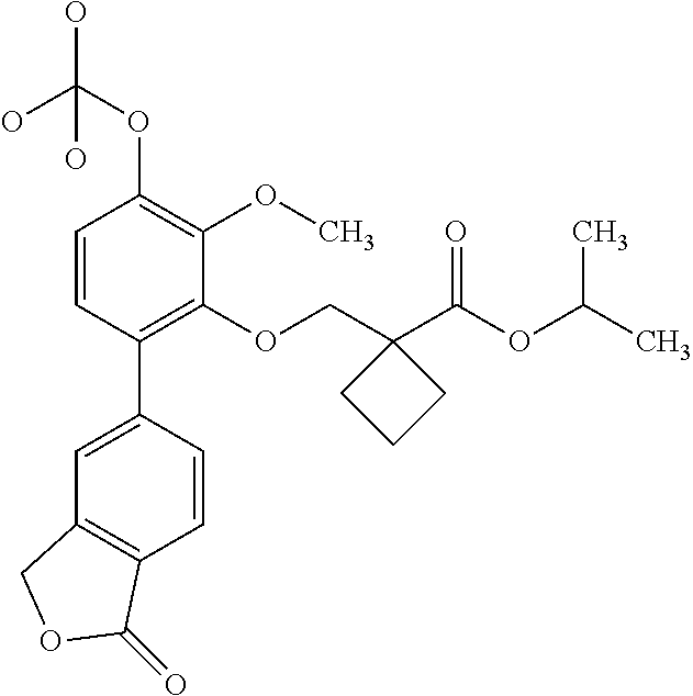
C1=CC(C2=CC3=C(C=C2)C(=O)OC3)=C(OCC2(C(OC(C)C)=O)CCC2)C(OC)=C1OC(O)(O)O
